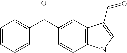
C1=CC2=C(C=C1C(C1=CC=CC=C1)=O)C(C=O)=CN2
